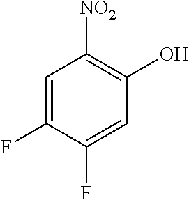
C1=C(F)C(F)=CC(O)=C1[NO2]
